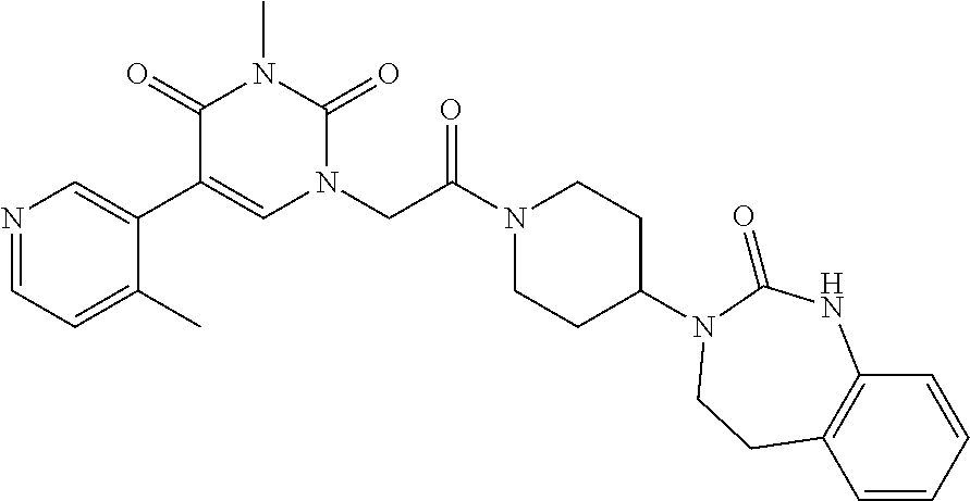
N1=CC=C(C)C(C2=CN(CC(N3CCC(N4C(=O)NC5=C(C=CC=C5)CC4)CC3)=O)C(=O)N(C)C2=O)=C1
